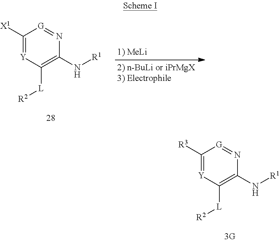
C1([X1])=[Y]C([L][R2])=C(N[R1])N=[G]1.C1([R3])=[Y]C([L][R2])=C(N[R1])N=[G]1
